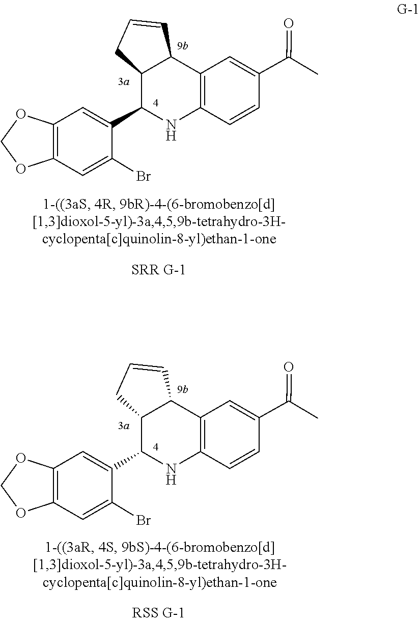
O1COC2=C1C=C(C1C3CC=CC3C3=C(C=CC(C(=O)C)=C3)N1)C(Br)=C2.O1COC2=C1C=C(C1C3CC=CC3C3=C(C=CC(C(=O)C)=C3)N1)C(Br)=C2
